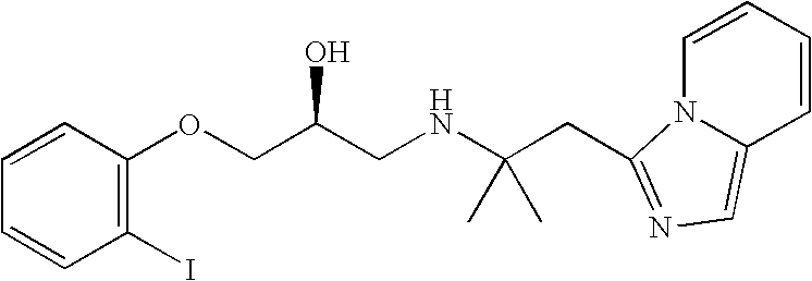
C1(I)=C(OCC(O)CNC(CC2=NC=C3N2C=CC=C3)(C)C)C=CC=C1
